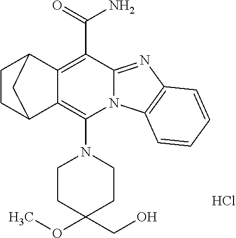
Cl.C1(N2CCC(OC)(CO)CC2)=C2C3CCC(C2=C(C(N)=O)C2=NC4=C(N12)C=CC=C4)C3
